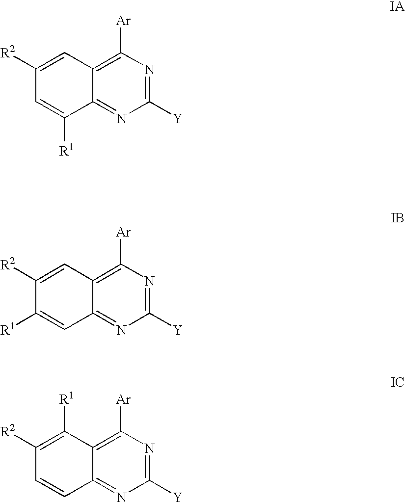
C12=C([Ar])N=C([Y])N=C1C([R1])=CC([R2])=C2.C12=C([Ar])N=C([Y])N=C1C=C([R1])C([R2])=C2.C12=C([Ar])N=C([Y])N=C1C=CC([R2])=C2[R1]
